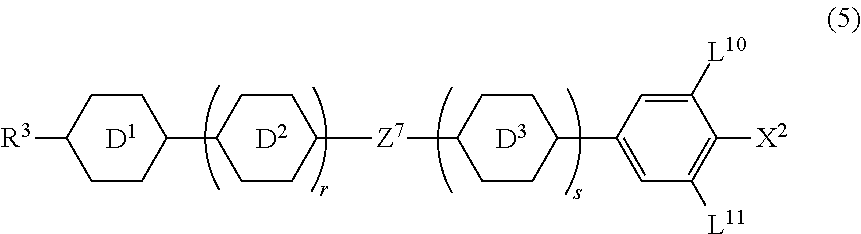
C1([L10])=CC(C2CCC([Z7]C3CCC(C4CCC([R3])CC4)CC3)CC2)=CC([L11])=C1[X2]
